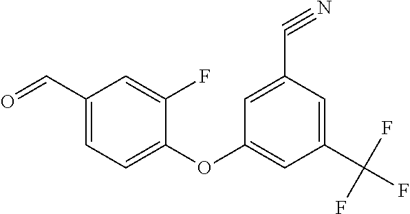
C1=C(C=O)C=C(F)C(OC2=CC(C(F)(F)F)=CC(C#N)=C2)=C1
